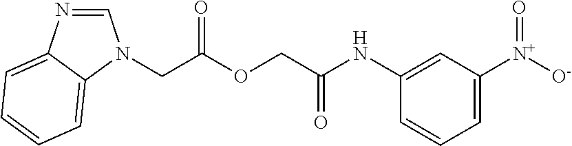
C1=NC2=CC=CC=C2N1CC(=O)OCC(=O)NC1=CC([N+](=O)[O-])=CC=C1
